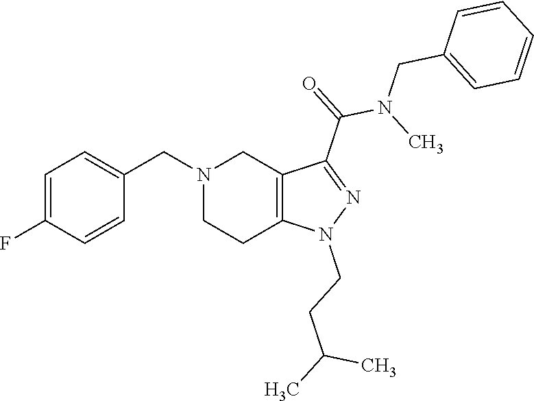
N1(CC2=CC=C(F)C=C2)CCC2=C(C1)C(C(N(C)CC1=CC=CC=C1)=O)=NN2CCC(C)C
